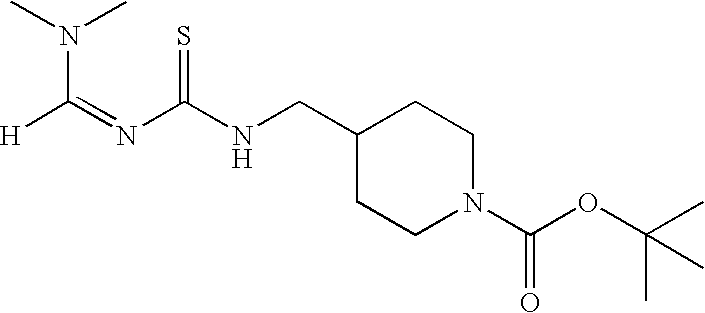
C(N(C)C)([H])=NC(=S)NCC1CCN(C(OC(C)(C)C)=O)CC1
